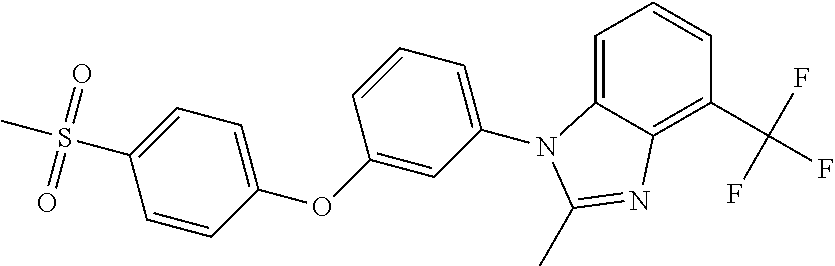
C(C1=C2C(=CC=C1)N(C1=CC=CC(OC3=CC=C(S(C)(=O)=O)C=C3)=C1)C(C)=N2)(F)(F)F
